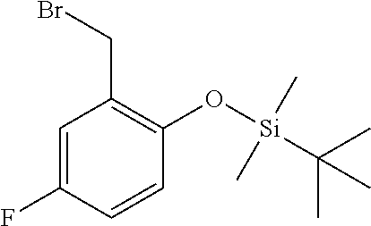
C1=C(F)C=CC(O[Si](C)(C)C(C)(C)C)=C1CBr
